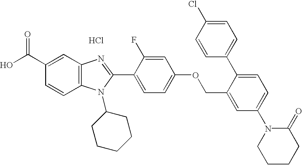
OC(C1=CC2=C(C=C1)N(C1CCCCC1)C(C1=CC=C(OCC3=CC(N4CCCCC4=O)=CC=C3C3=CC=C(Cl)C=C3)C=C1F)=N2)=O.Cl
